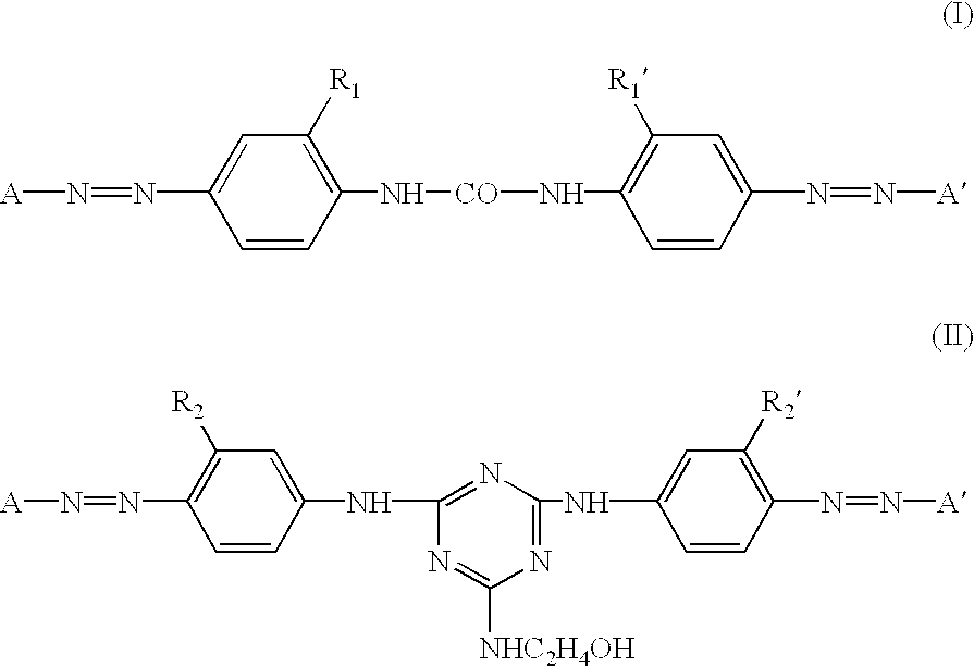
N([CO]NC1=C([R1])C=C(N=N[A])C=C1)C1=C([R1])C=C(N=N[A])C=C1.N1=C(NC2=CC([R2])=C(N=N[A])C=C2)N=C(NC2=CC([R2])=C(N=N[A])C=C2)N=C1[NHC2H4OH]
